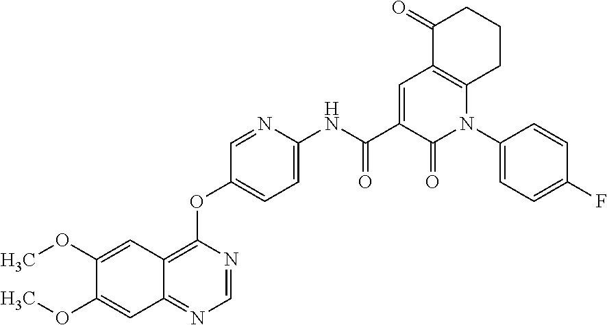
C1(OC)=CC2=NC=NC(OC3=CC=C(NC(C4=CC5=C(N(C6=CC=C(F)C=C6)C4=O)CCCC5=O)=O)N=C3)=C2C=C1OC
